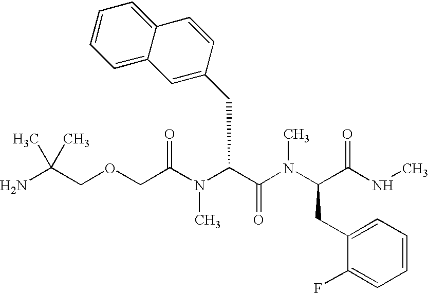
C(COCC(N(C(C(N(C)C(C(NC)=O)CC1=CC=CC=C1F)=O)CC1=CC2=CC=CC=C2C=C1)C)=O)(N)(C)C
